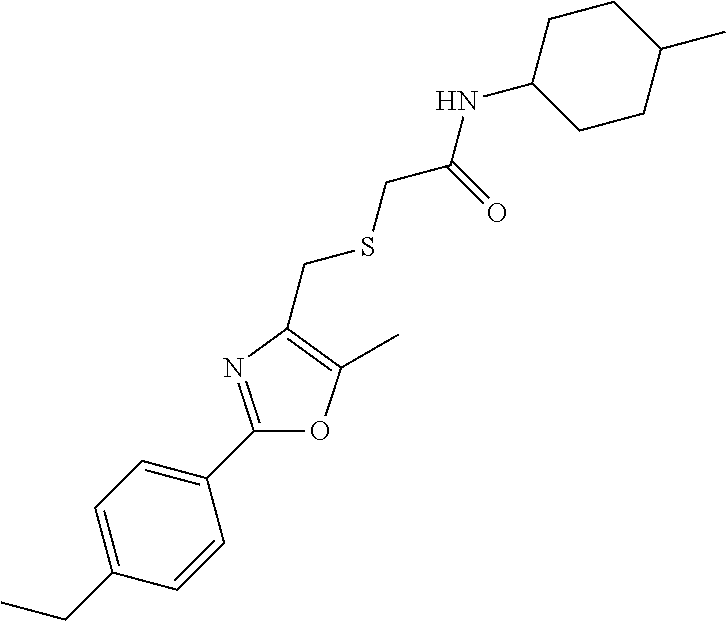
C1=C(CC)C=CC(C2=NC(CSCC(NC3CCC(C)CC3)=O)=C(C)O2)=C1
